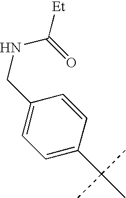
C1=C(C(C)(C)C)C=CC(CNC([Et])=O)=C1
